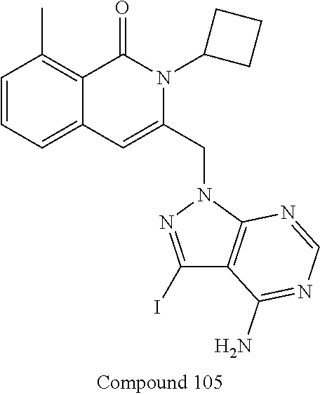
C1=CC=C2C(=C1C)C(=O)N(C1CCC1)C(CN1N=C(I)C3=C1N=CN=C3N)=C2
